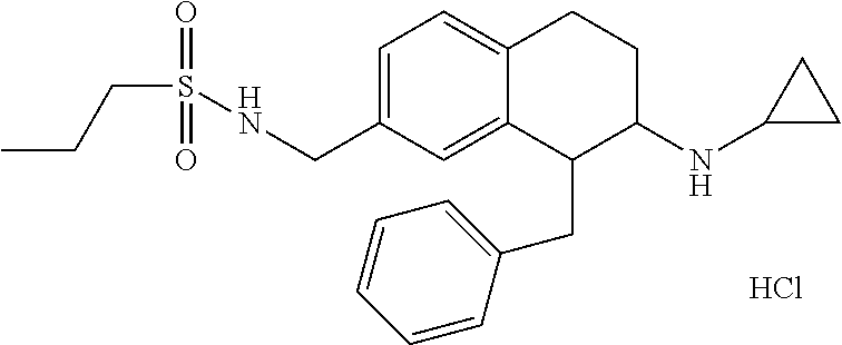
C1=C(CNS(=O)(=O)CCC)C=C2C(=C1)CCC(NC1CC1)C2CC1=CC=CC=C1.Cl
